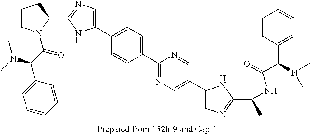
C1CN(C(C(N(C)C)C2=CC=CC=C2)=O)C(C2=NC=C(C3=CC=C(C4=NC=C(C5=CN=C(C(NC(C(N(C)C)C6=CC=CC=C6)=O)C)N5)C=N4)C=C3)N2)C1
